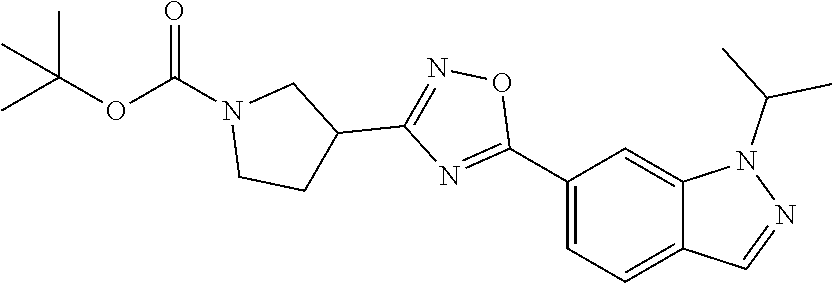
C12=CC=C(C3=NC(C4CN(C(OC(C)(C)C)=O)CC4)=NO3)C=C1N(C(C)C)N=C2
